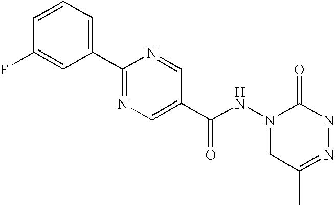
C1(C2=NC=C(C(NN3CC(C)=NNC3=O)=O)C=N2)=CC=CC(F)=C1
